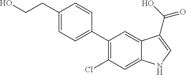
C1(CCO)=CC=C(C2=C(Cl)C=C3C(=C2)C(C(O)=O)=CN3)C=C1
